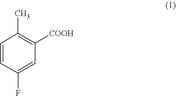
C1=CC(C)=C([COOH])C=C1F
